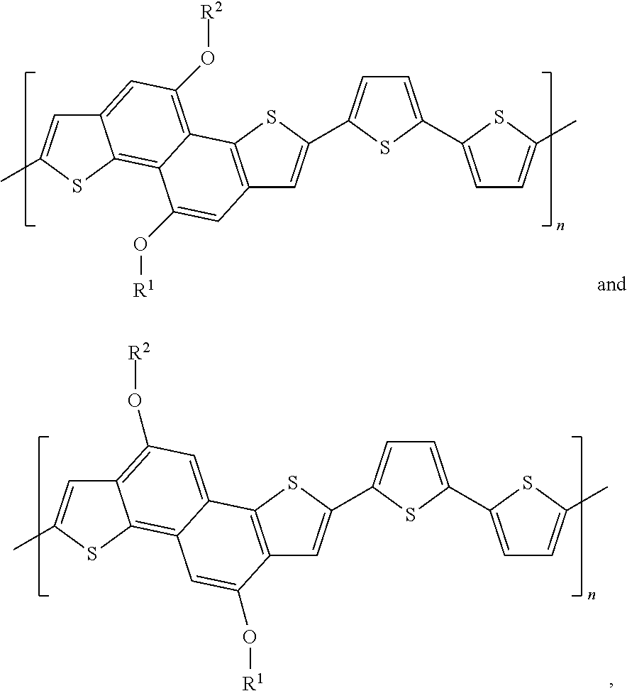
C12=C(O[R2])C=C3C(=C1SC(C)=C2)C=C(O[R1])C1=C3SC(C2=CC=C(C3=CC=C(C)S3)S2)=C1.C12=CC(O[R2])=C3C(=C1SC(C)=C2)C(O[R1])=CC1=C3SC(C2=CC=C(C3=CC=C(C)S3)S2)=C1
